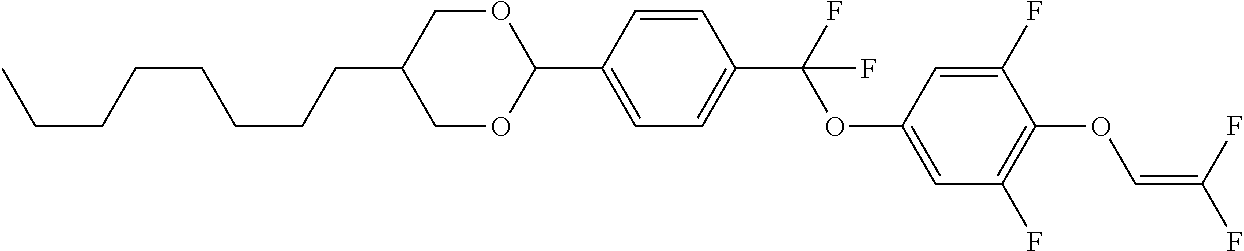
C1OC(C2=CC=C(C(F)(OC3=CC(F)=C(OC=C(F)F)C(F)=C3)F)C=C2)OCC1CCCCCCCC
